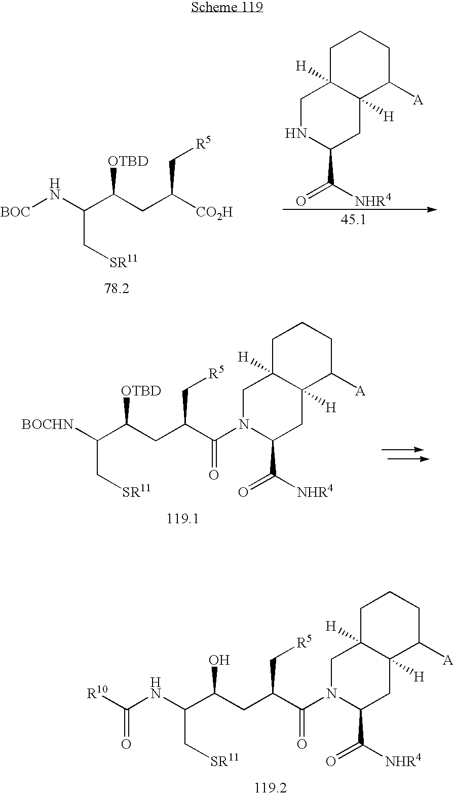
[BOCHN]C(C[SR11])C(CC(C(N1C(C(=O)[NHR4])CC2([H])C([H])(C1)CCCC2[A])=O)C[R5])[OTBD].[BOC]NC(C[SR11])C(CC(C[R5])[CO2H])[OTBD].C1C2([H])C([H])(C([A])CC1)CC(C(=O)[NHR4])NC2.N(C(C[SR11])C(CC(C(N1C(C(=O)[NHR4])CC2([H])C([H])(C1)CCCC2[A])=O)C[R5])O)C([R10])=O
